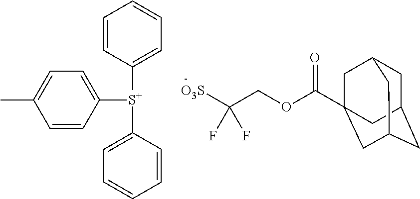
C1=CC([S+](C2=CC=C(C)C=C2)C2=CC=CC=C2)=CC=C1.C(COC(C12CC3CC(CC(C1)C3)C2)=O)(F)([O3S])F
